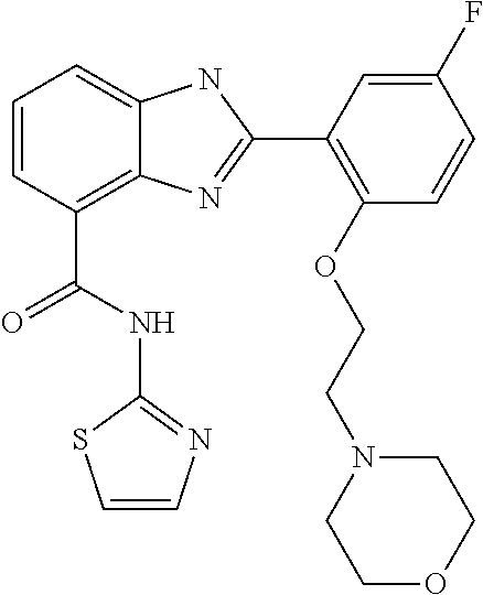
C1=CC(C(NC2=NC=CS2)=O)=C2C(=C1)NC(C1=C(OCCN3CCOCC3)C=CC(F)=C1)=N2
